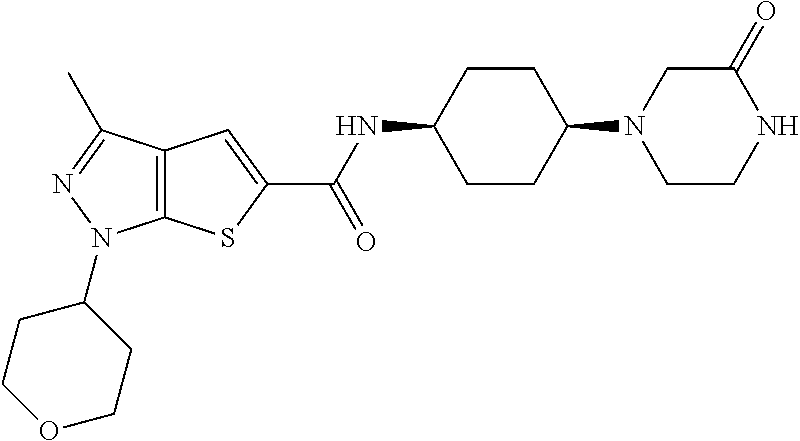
C12=C(SC(C(NC3CCC(N4CC(=O)NCC4)CC3)=O)=C1)N(C1CCOCC1)N=C2C
